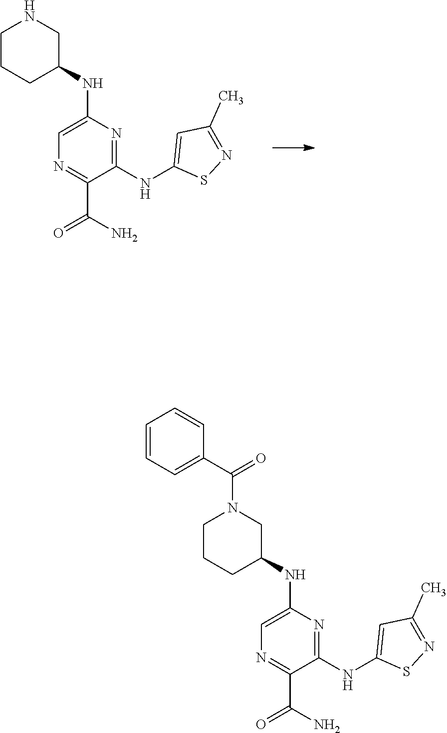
C1=C(NC2CCCNC2)N=C(NC2=CC(C)=NS2)C(C(N)=O)=N1.C1CCC(NC2=CN=C(C(N)=O)C(NC3=CC(C)=NS3)=N2)CN1C(C1=CC=CC=C1)=O
